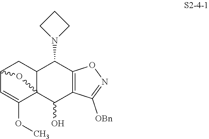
C12C=C(OC)C3(C(C1)C(N1CCC1)C1=C(C3O)C([OBn])=NO1)O2
